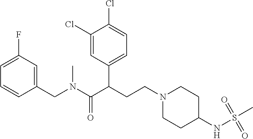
C1(CN(C(C(CCN2CCC(NS(C)(=O)=O)CC2)C2=CC=C(Cl)C(Cl)=C2)=O)C)=CC(F)=CC=C1
